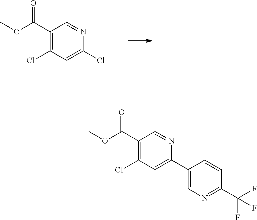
C1(C(OC)=O)=C(Cl)C=C(Cl)N=C1.C1(C(=O)OC)=C(Cl)C=C(C2=CN=C(C(F)(F)F)C=C2)N=C1
